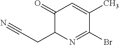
C1(=O)C(CC#N)N=C(Br)C(C)=C1
